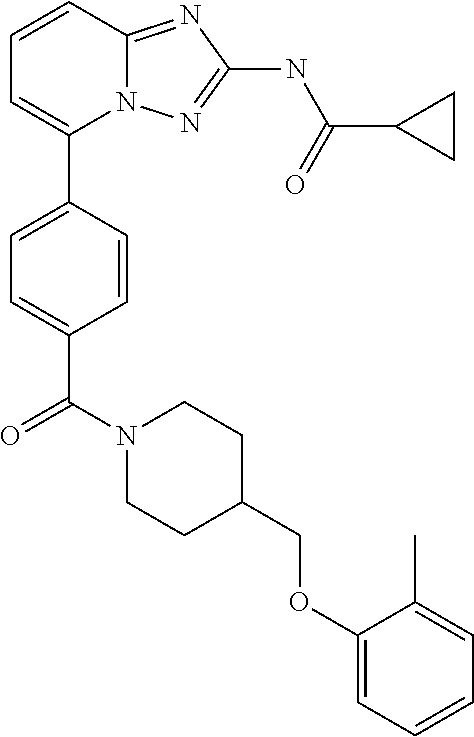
C1=CC2=NC(NC(C3CC3)=O)=NN2C(C2=CC=C(C(N3CCC(COC4=CC=CC=C4C)CC3)=O)C=C2)=C1
